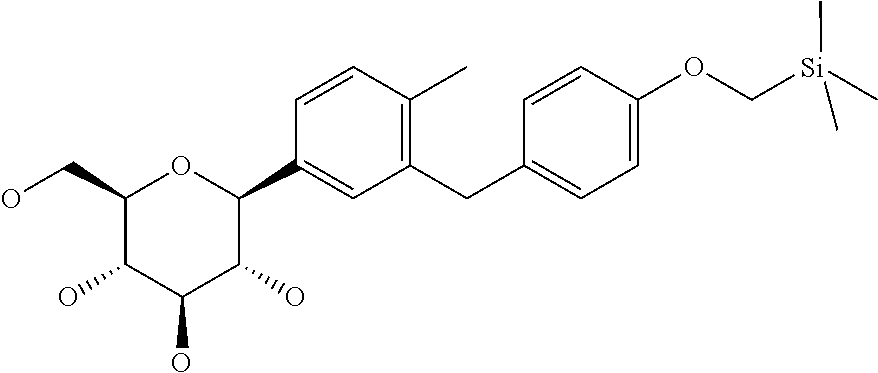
C1(CO)C(O)C(O)C(O)C(C2=CC(CC3=CC=C(OC[Si](C)(C)C)C=C3)=C(C)C=C2)O1
